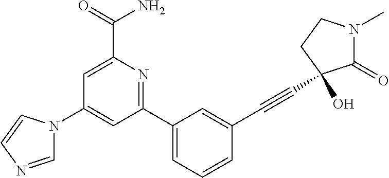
C1(N2C=NC=C2)=CC(C2=CC=CC(C#CC3(O)C(=O)N(C)CC3)=C2)=NC(C(=O)N)=C1
